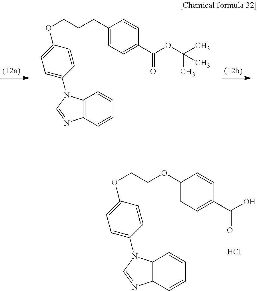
C1=C(N2C3=C(C=CC=C3)N=C2)C=CC(OCCOC2=CC=C(C(O)=O)C=C2)=C1.Cl.C1=C(N2C3=C(C=CC=C3)N=C2)C=CC(OCCCC2=CC=C(C(OC(C)(C)C)=O)C=C2)=C1
